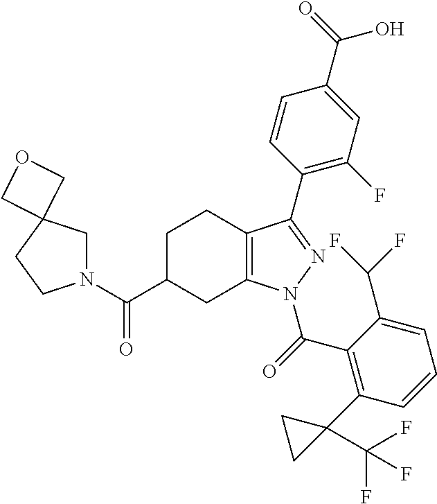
C1C(C(=O)N2CC3(CC2)COC3)CC2=C(C1)C(C1=C(F)C=C(C(O)=O)C=C1)=NN2C(=O)C1=C(C2(C(F)(F)F)CC2)C=CC=C1C(F)F
